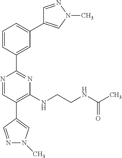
C1=CC(C2=NC(NCCNC(C)=O)=C(C3=CN(C)N=C3)C=N2)=CC(C2=CN(C)N=C2)=C1
